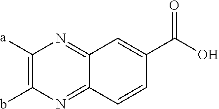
C1([a])=C(b)N=C2C(=N1)C=C(C(O)=O)C=C2
